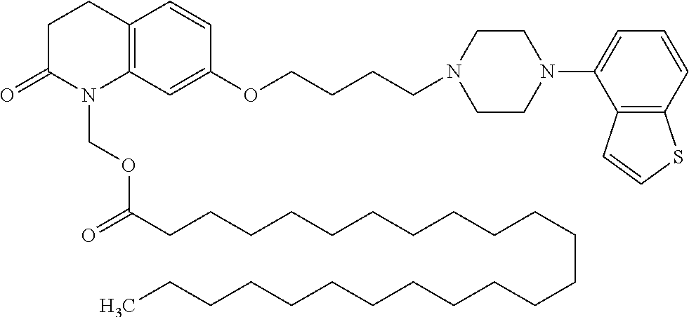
C12=C(C=C(OCCCCN3CCN(C4=CC=CC5=C4C=CS5)CC3)C=C1)N(COC(CCCCCCCCCCCCCCCCCCCCCCC)=O)C(=O)CC2
